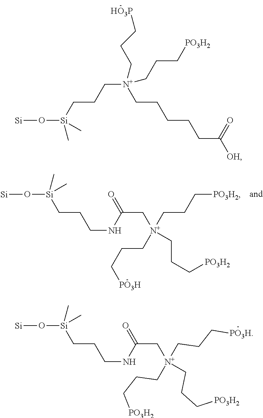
O([Si](CCCNC(C[N+](CCC[PO3H2])(CCC[PO3H2])CCC[PO3H])=O)(C)C)[Si].[Si]O[Si](CCC[N+](CCC[HO3P])(CCC[PO3H2])CCCCCC([OH])=O)(C)C.O([Si](CCCNC(C[N+](CCC[PO3H])(CCC[PO3H2])CCC[PO3H2])=O)(C)C)[Si]
